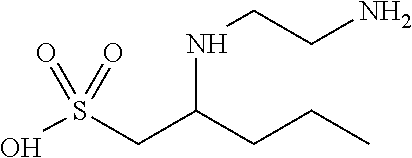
OS(CC(CCC)NCCN)(=O)=O
